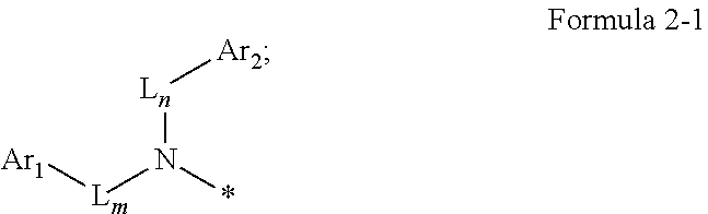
[Ar1][Lm]N(*)[Ln][Ar2]
